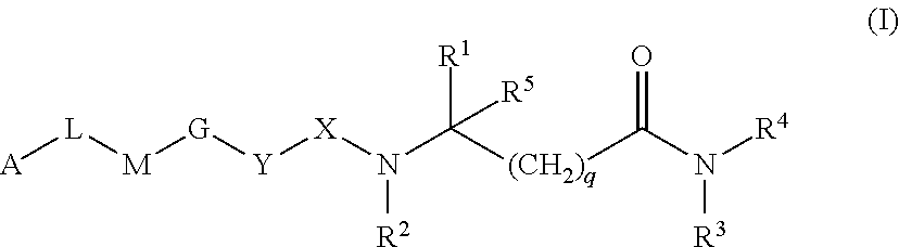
[A][L][M][G][Y][X]N(C([(CH2)q]C(N([R3])[R4])=O)([R1])[R5])[R2]
